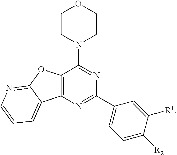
C1CN(C2=NC(C3=CC=C([R2])C([R1])=C3)=NC3=C2OC2=NC=CC=C32)CCO1
